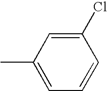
C1(C)=CC=CC(Cl)=C1
